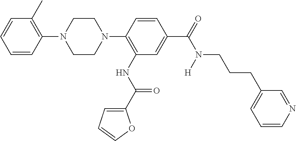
C1=CC(N2CCN(C3=C(NC(C4=CC=CO4)=O)C=C(C(=O)N(CCCC4=CC=CN=C4)[H])C=C3)CC2)=C(C)C=C1
